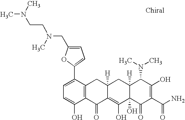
C1=C(C2=CC=C(CN(CCN(C)C)C)O2)C2=C(C(O)=C1)C(=O)C1=C(O)C3(O)C([H])(CC1([H])C2)C(N(C)C)C(O)=C(C(N)=O)C3=O
